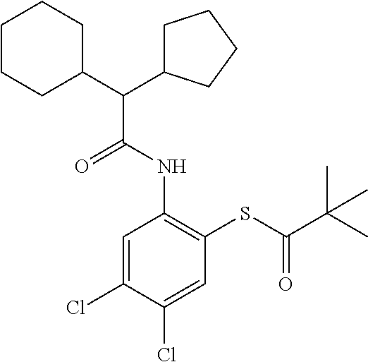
C1=C(Cl)C(Cl)=CC(SC(C(C)(C)C)=O)=C1NC(C(C1CCCC1)C1CCCCC1)=O
